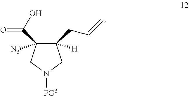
C1([H])(CC=C)C([N3])(C(O)=O)CN([PG3])C1
